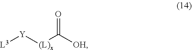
[L3][Y][(L)x]C([OH])=O
